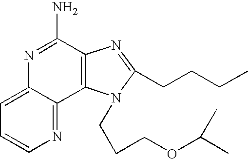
C12=CC=CN=C1C1=C(C(N)=N2)N=C(CCCC)N1CCCOC(C)C
